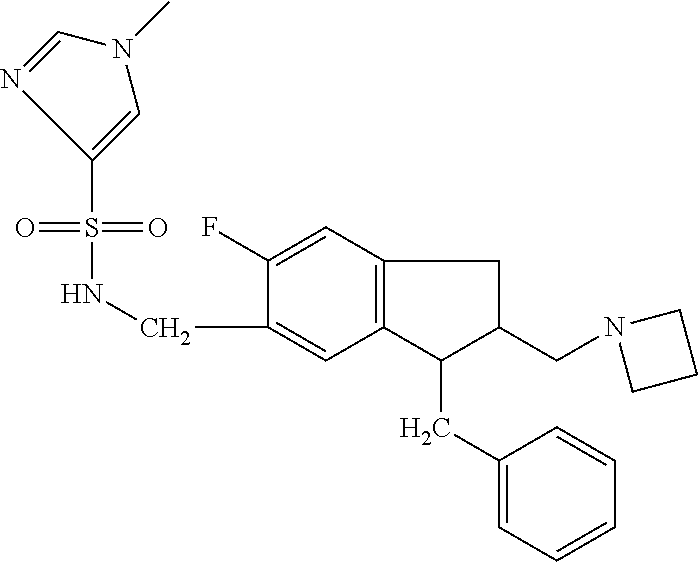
S(=O)(NCC1=CC2=C(C=C1F)CC(CN1CCC1)C2CC1=CC=CC=C1)(=O)C1=CN(C)C=N1
